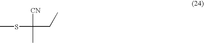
[CN]C(C)(SC)CC
